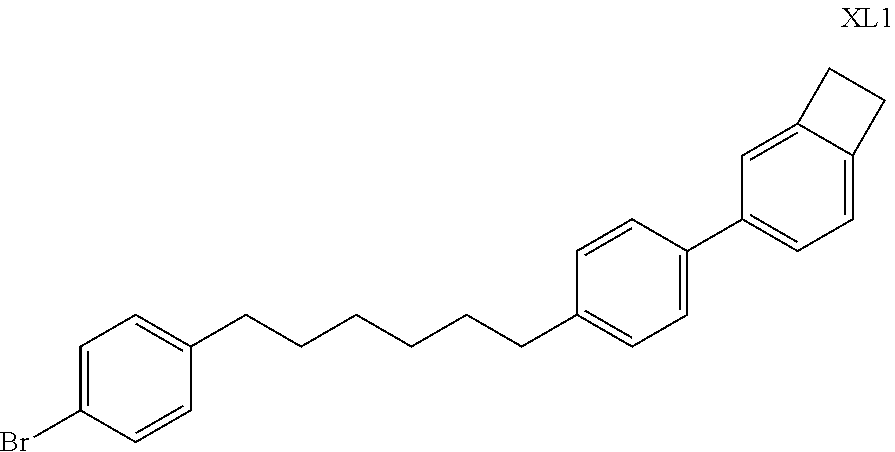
C1=C(Br)C=CC(CCCCCCC2=CC=C(C3=CC=C4C(=C3)CC4)C=C2)=C1
